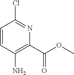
C1=CC(N)=C(C(OC)=O)N=C1Cl
